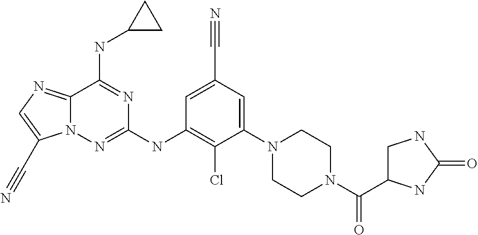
C12=NC=C(C#N)N1N=C(NC1=C(Cl)C(N3CCN(C(=O)C4CNC(=O)N4)CC3)=CC(C#N)=C1)N=C2NC1CC1
